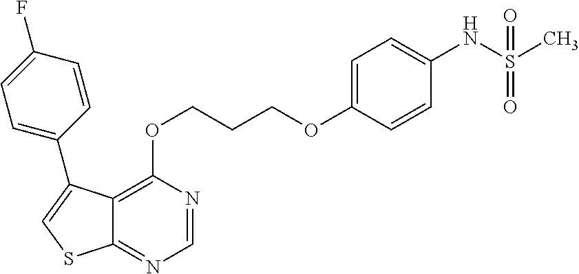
C12=C(OCCCOC3=CC=C(NS(C)(=O)=O)C=C3)N=CN=C1SC=C2C1=CC=C(F)C=C1
